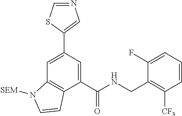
C1=C(C2=CN=CS2)C=C(C(NCC2=C([CF3])C=CC=C2F)=O)C2=C1N([SEM])C=C2
